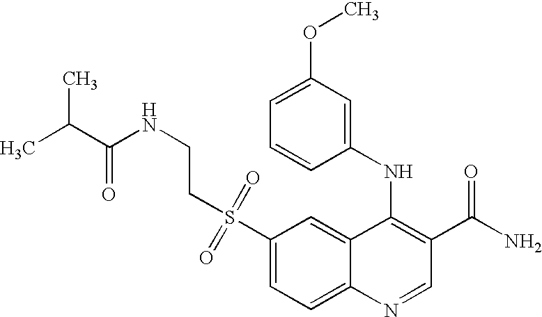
C1(S(CCNC(=O)C(C)C)(=O)=O)=CC=C2C(=C1)C(NC1=CC(OC)=CC=C1)=C(C(N)=O)C=N2
